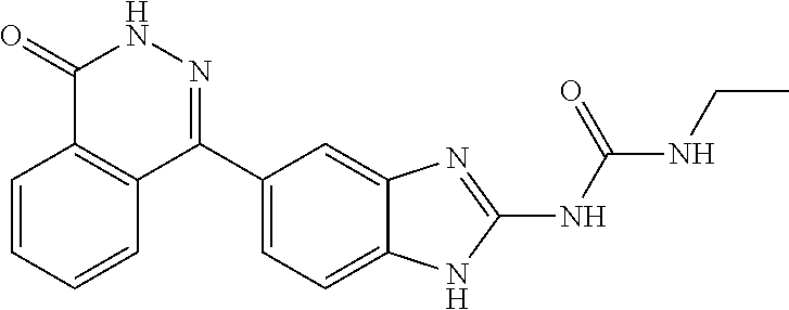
N(CC)C(=O)NC1=NC2=CC(C3=NNC(=O)C4=C3C=CC=C4)=CC=C2N1
